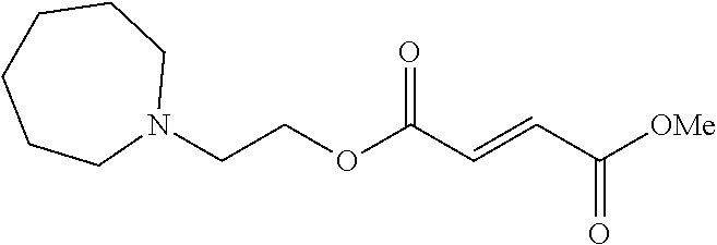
C(COC(C=CC([OMe])=O)=O)N1CCCCCC1
